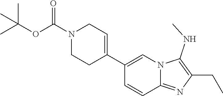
C1(C2=CN3C(=NC(CC)=C3NC)C=C2)=CCN(C(OC(C)(C)C)=O)CC1
